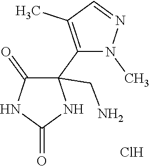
C1(=O)C(C2=C(C)C=NN2C)(CN)NC(=O)N1.Cl
